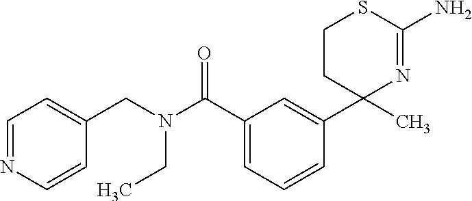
C1=C(C(N(CC2=CC=NC=C2)CC)=O)C=C(C2(C)N=C(N)SCC2)C=C1
